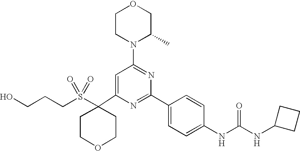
C1(C2(S(CCCO)(=O)=O)CCOCC2)=CC(N2C(C)COCC2)=NC(C2=CC=C(NC(=O)NC3CCC3)C=C2)=N1
